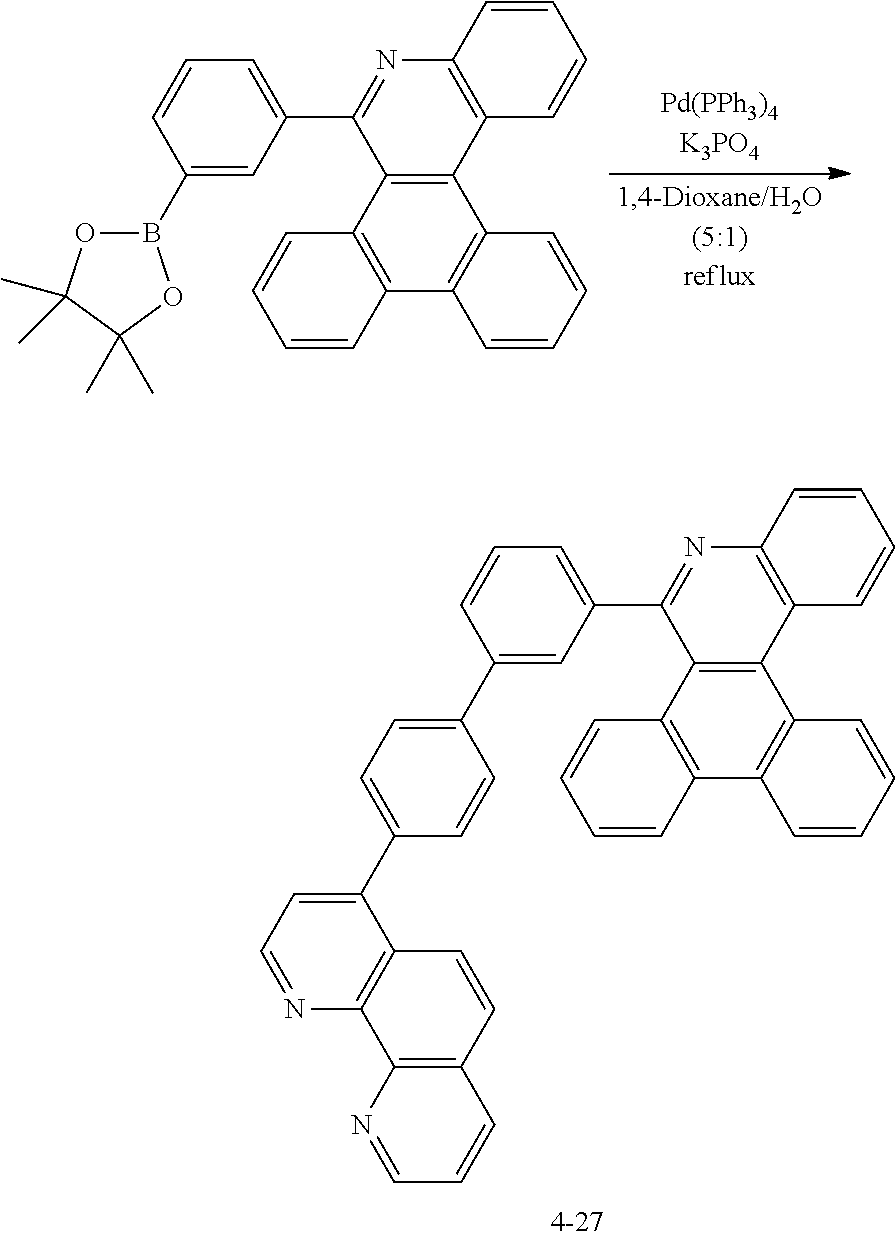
C12=C(C3=C(C4=C1C=CC=C4)C=CC=C3)C(C1=CC=CC(B3OC(C)(C)C(C)(C)O3)=C1)=NC1=C2C=CC=C1.C12=C(C3=C(C4=C1C=CC=C4)C=CC=C3)C(C1=CC=CC(C3=CC=C(C4=CC=NC5=C4C=CC4=C5N=CC=C4)C=C3)=C1)=NC1=C2C=CC=C1
